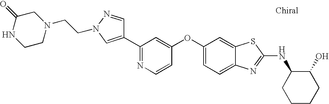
N1=C(C2=CN(CCN3CC(=O)NCC3)N=C2)C=C(OC2=CC=C3C(=C2)SC(NC2CCCCC2O)=N3)C=C1
